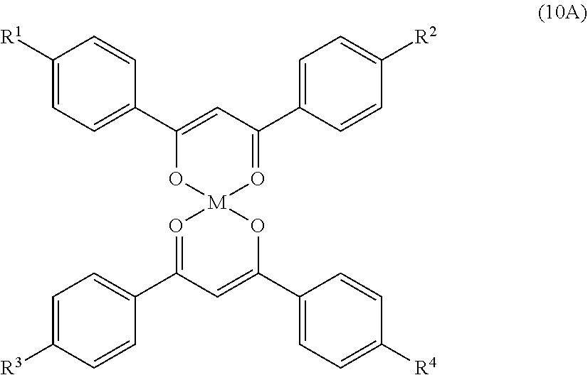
C1(C2=CC=C([R1])C=C2)=CC(C2=CC=C([R2])C=C2)=O[M]2(O1)O=C(C1=CC=C([R3])C=C1)C=C(C1=CC=C([R4])C=C1)O2
